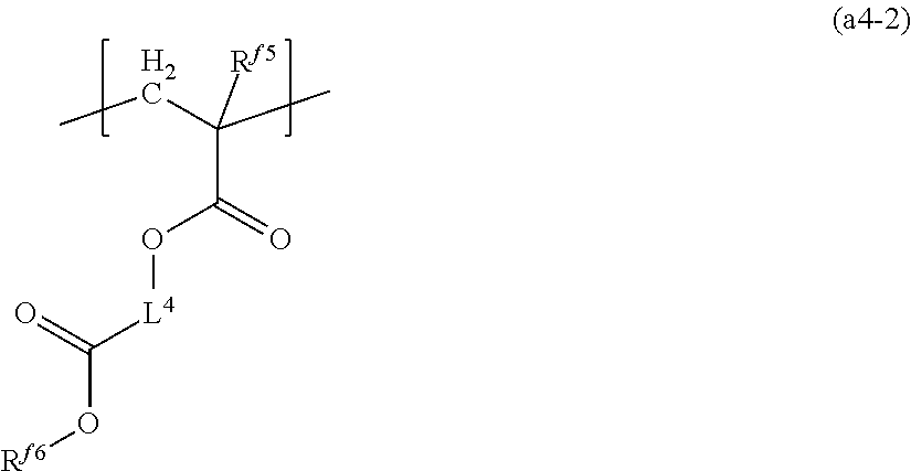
C(C(O[L4]C(=O)O[Rf6])=O)([Rf5])(C)CC
